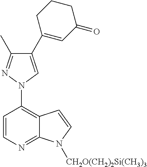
C1=CN=C2C(=C1N1N=C(C)C(C3=CC(=O)CCC3)=C1)C=CN2[CH2O(CH2)2Si(CH3)3]
